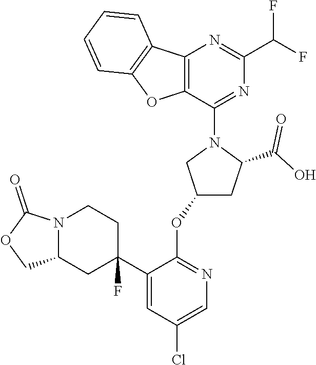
C12=C(OC3=C1C=CC=C3)C(N1CC(OC3=NC=C(Cl)C=C3C3(F)CCN4C(C3)COC4=O)CC1C(O)=O)=NC(C(F)F)=N2
